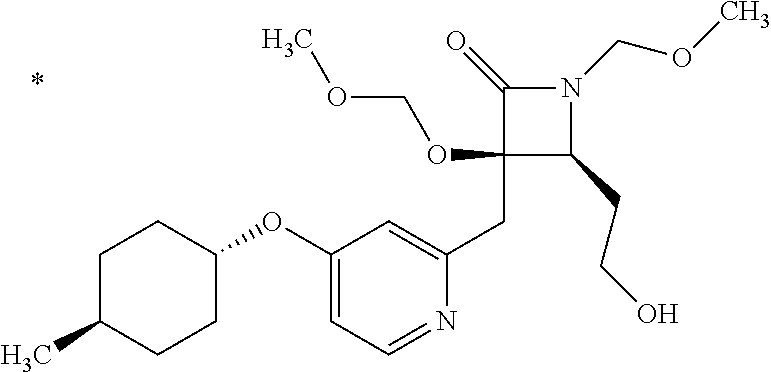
C1(CC2=CC(OC3CCC(C)CC3)=CC=N2)(OCOC)C(CCO)N(COC)C1=O
